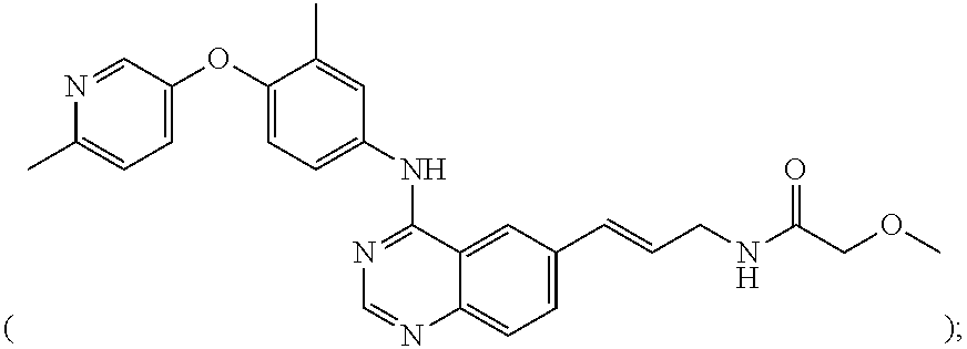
N1=CC(OC2=CC=C(NC3=NC=NC4=CC=C(C=CCNC(COC)=O)C=C34)C=C2C)=CC=C1C
